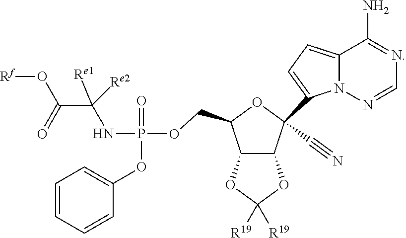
C12C(C(C#N)(C3=CC=C4N3N=CN=C4N)OC1COP(NC(C(=O)O[Rf])([Re2])[Re1])(=O)OC1=CC=CC=C1)OC([R19])([R19])O2
